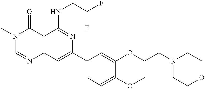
C12=C(C=C(C3=CC=C(OC)C(OCCN4CCOCC4)=C3)N=C1NCC(F)F)N=CN(C)C2=O
